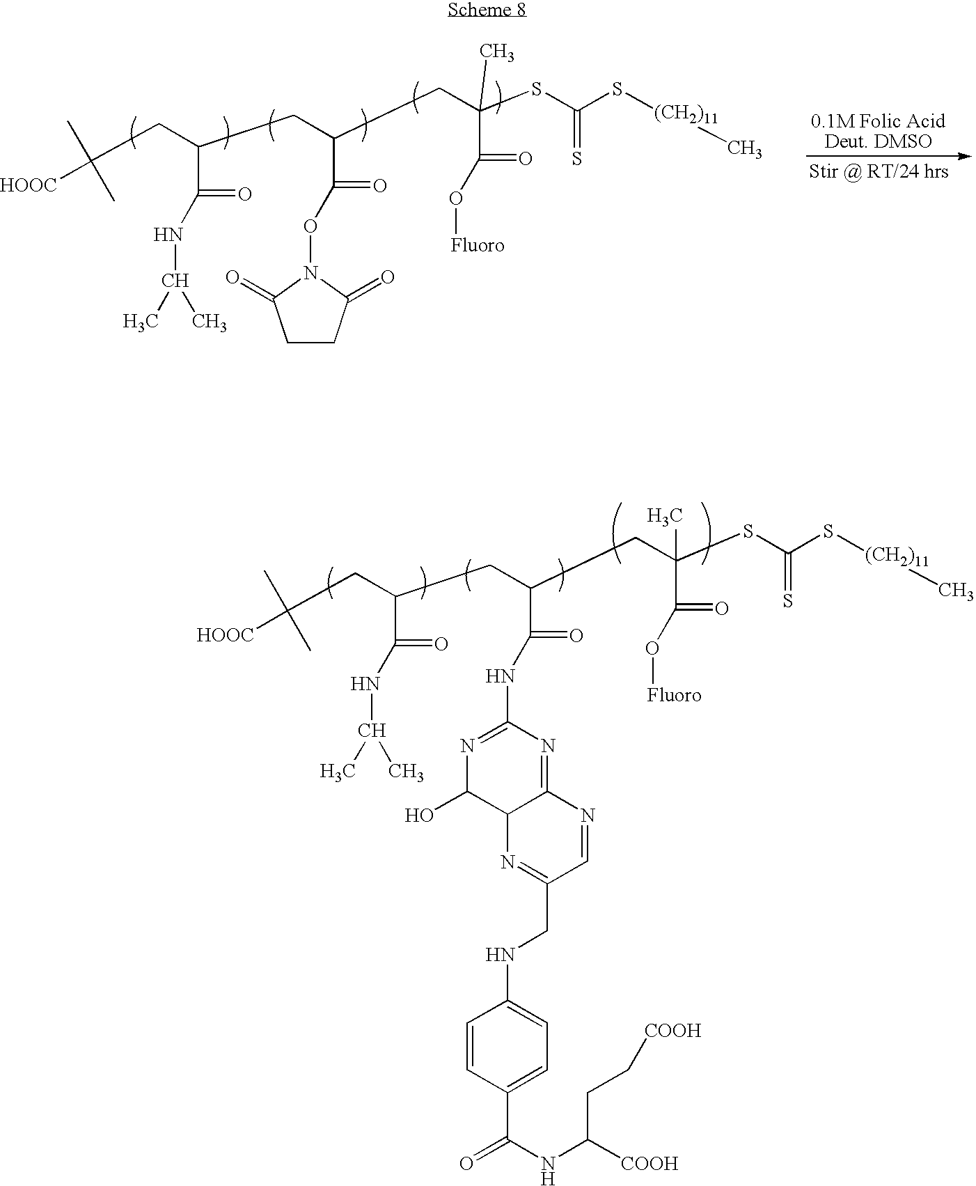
C(C)(SC(S[(CH2)11]C)=S)(CC(CC(CC([HOOC])(C)C)C(=O)NC(C)C)C(=O)ON1C(=O)CCC1=O)C(=O)O[Fluoro].C(C)(SC(S[(CH2)11]C)=S)(CC(CC(CC([HOOC])(C)C)C(=O)NC(C)C)C(=O)NC1=NC(O)C2C(=N1)N=CC(CNC1=CC=C(C(NC([COOH])CC[COOH])=O)C=C1)=N2)C(=O)O[Fluoro]
